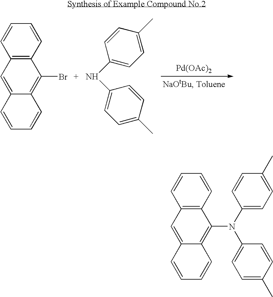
C12=C(C=CC=C1)C(Br)=C1C(=C2)C=CC=C1.C1(NC2=CC=C(C)C=C2)=CC=C(C)C=C1.[Pd(OAc)2].C12=C(C=CC=C1)C(N(C1=CC=C(C)C=C1)C1=CC=C(C)C=C1)=C1C(=C2)C=CC=C1
